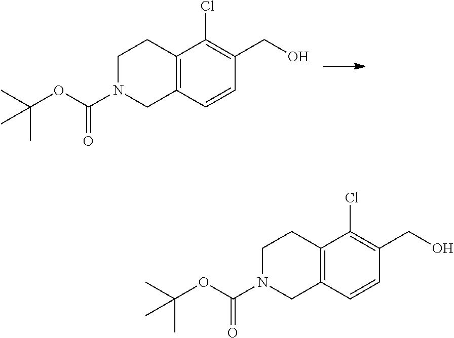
C1(CO)=C(Cl)C2=C(C=C1)CN(C(OC(C)(C)C)=O)CC2.C1(CO)=C(Cl)C2=C(C=C1)CN(C(OC(C)(C)C)=O)CC2
